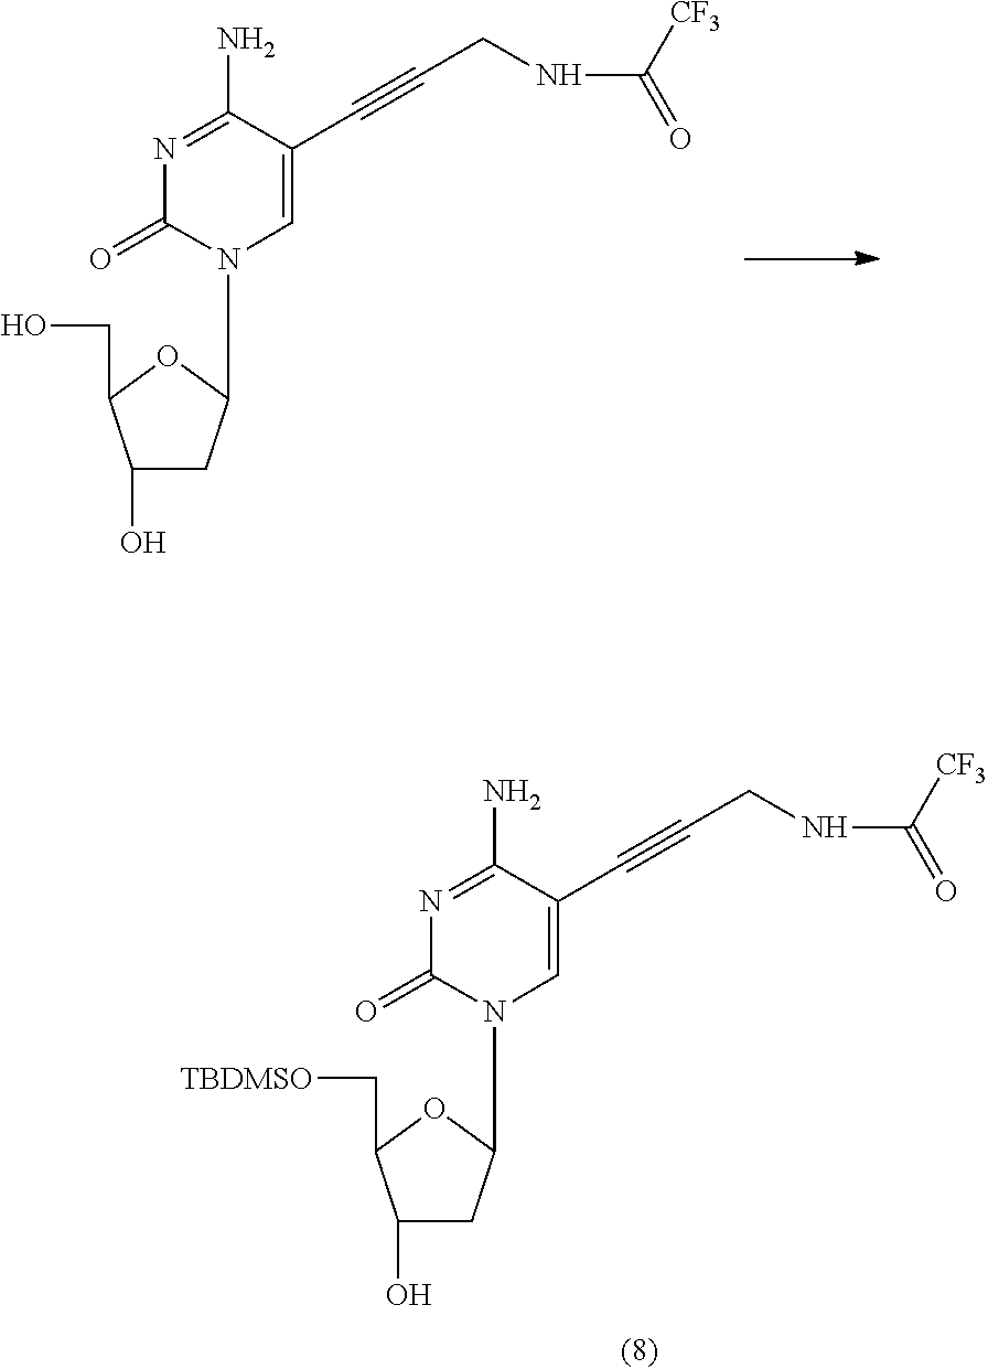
C1(O)CC(N2C=C(C#CCNC([CF3])=O)C(N)=NC2=O)OC1CO.C1(O)CC(N2C=C(C#CCNC([CF3])=O)C(N)=NC2=O)OC1C[TBDMSO]
